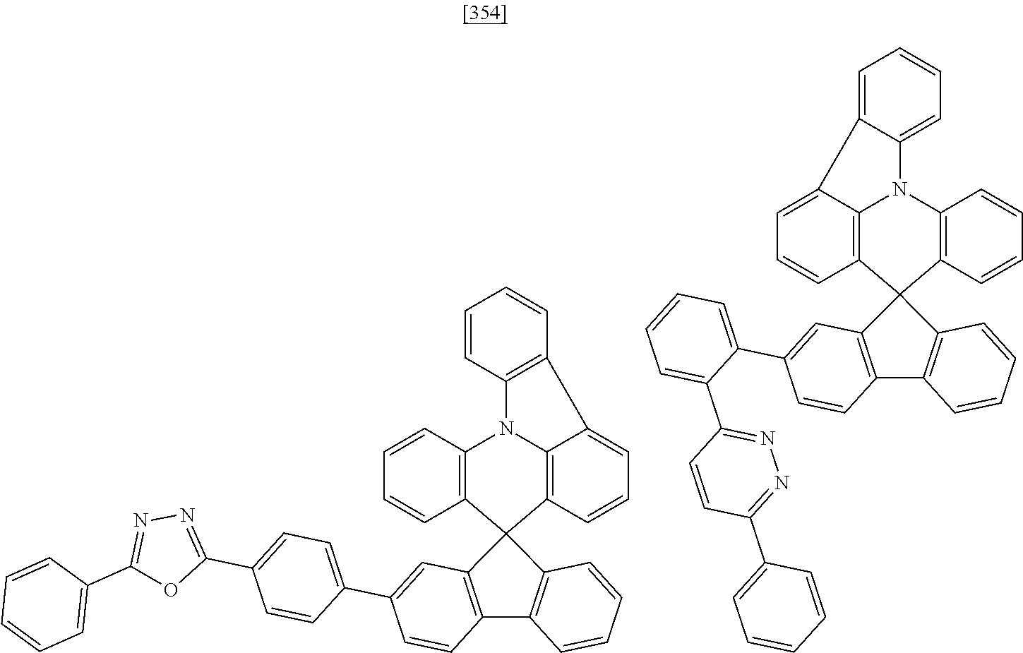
C12=C(C3(C4=C1C=CC(C1=CC=C(C5=NN=C(C6=CC=CC=C6)O5)C=C1)=C4)C1=C(N4C5=C3C=CC=C5C3=C4C=CC=C3)C=CC=C1)C=CC=C2.C12=C(C3(C4=C1C=CC(C1=CC=CC=C1C1=NN=C(C5=CC=CC=C5)C=C1)=C4)C1=C4N(C5=C3C=CC=C5)C3=CC=CC=C3C4=CC=C1)C=CC=C2
